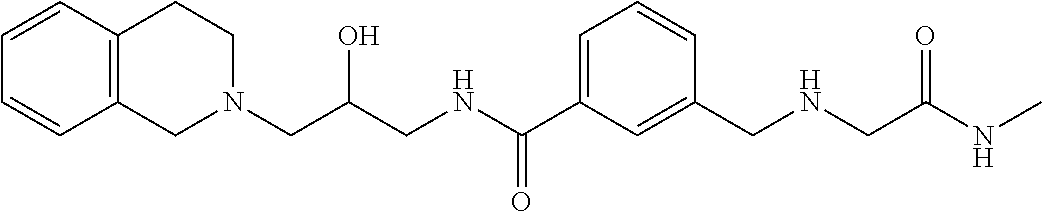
C1(CNCC(NC)=O)=CC(C(NCC(CN2CC3=C(CC2)C=CC=C3)O)=O)=CC=C1
